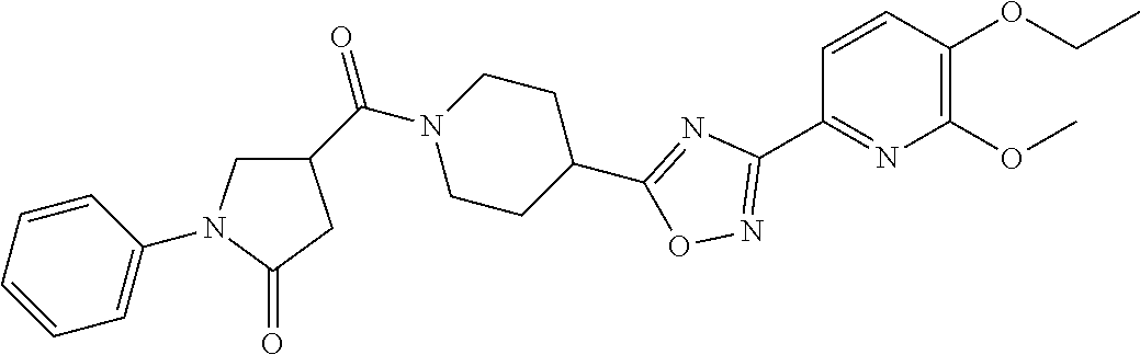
C1=CC(OCC)=C(OC)N=C1C1=NOC(C2CCN(C(C3CN(C4=CC=CC=C4)C(=O)C3)=O)CC2)=N1
